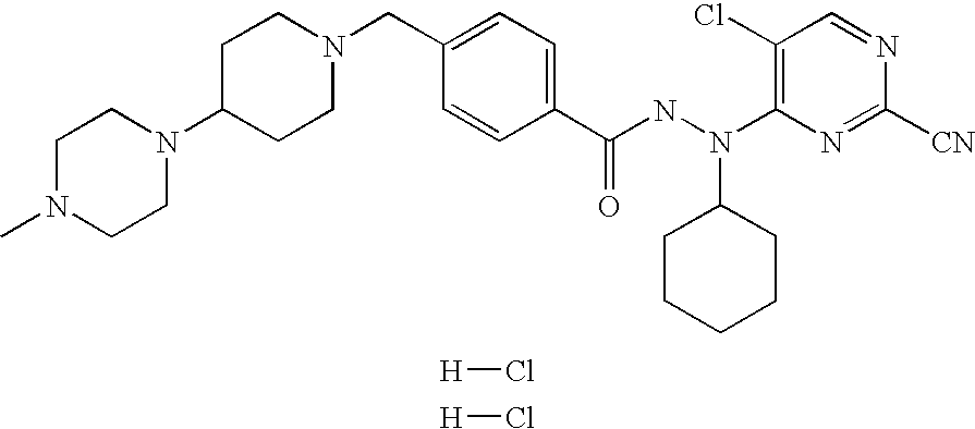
C1C(N2CCN(C)CC2)CCN(CC2=CC=C(C(NN(C3=C(Cl)C=NC([CN])=N3)C3CCCCC3)=O)C=C2)C1.[H]Cl.[H]Cl
